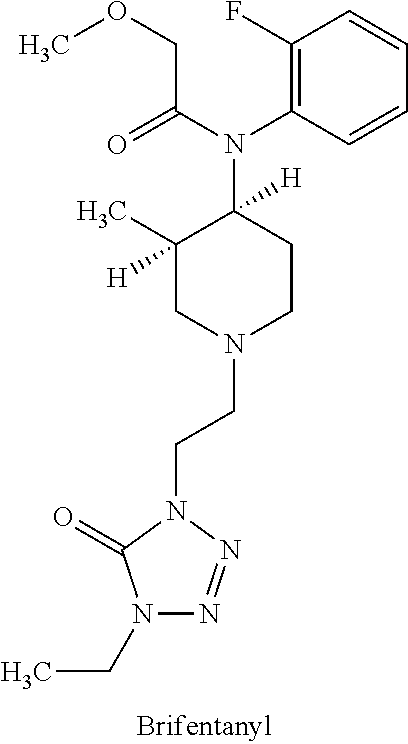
C1(F)=C(N(C2([H])CCN(CCN3C(=O)N(CC)N=N3)CC2(C)[H])C(COC)=O)C=CC=C1
